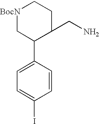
[BocN]1CC(C2=CC=C(I)C=C2)C(CN)CC1
